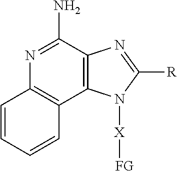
N1=C(N)C2=C(C3=C1C=CC=C3)N([X][FG])C([R])=N2
